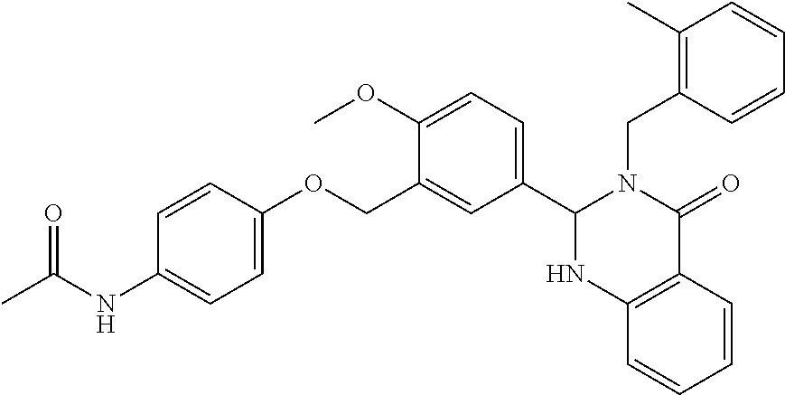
C1(NC(C)=O)=CC=C(OCC2=CC(C3N(CC4=C(C)C=CC=C4)C(=O)C4=C(C=CC=C4)N3)=CC=C2OC)C=C1
